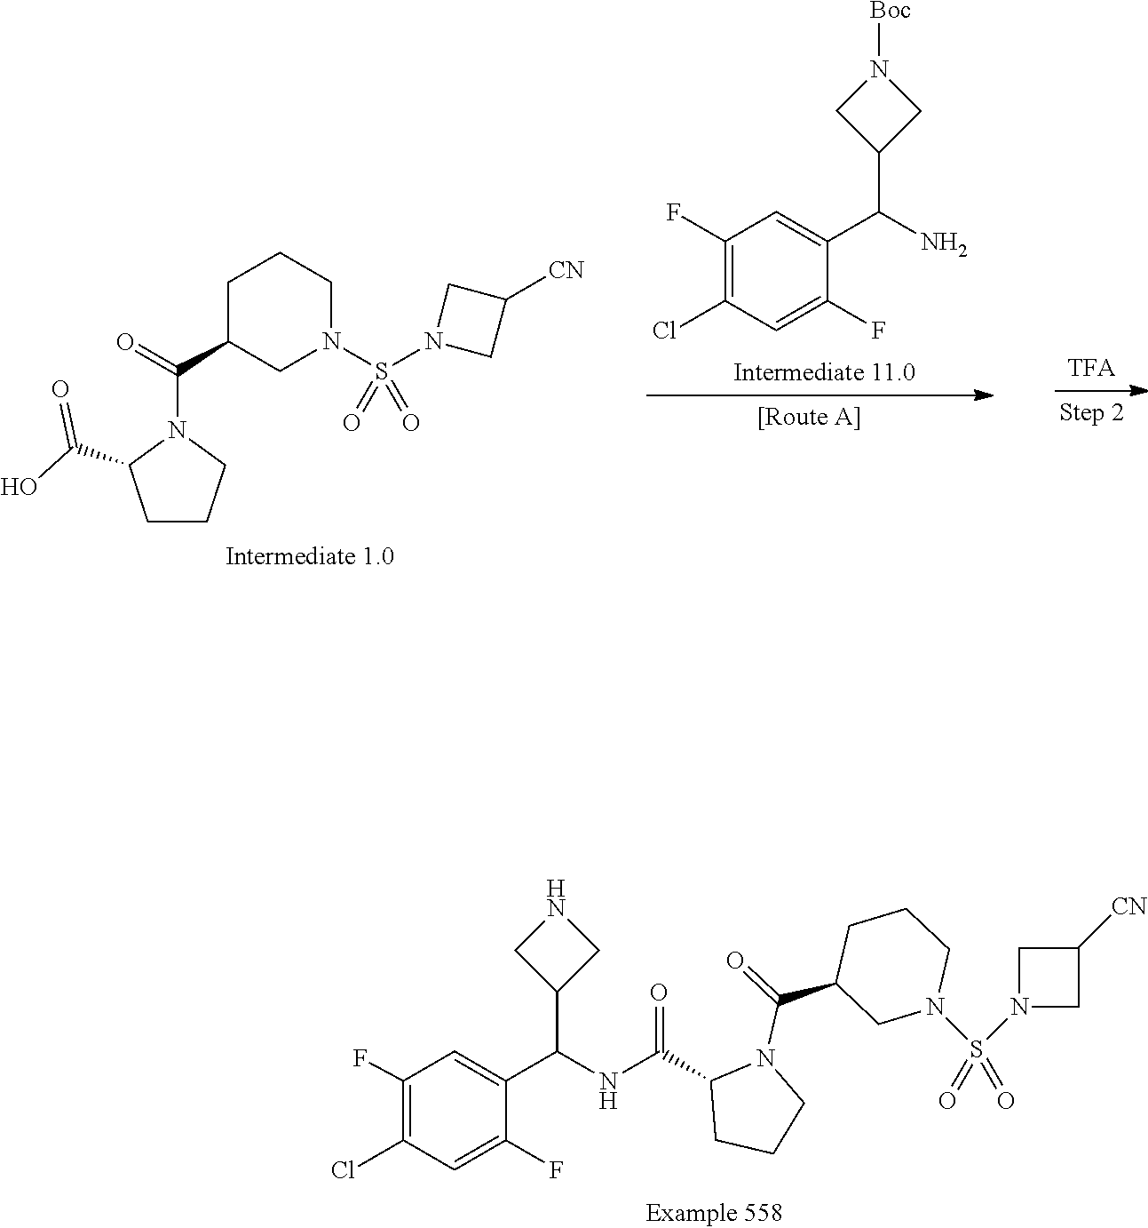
C1C(C(=O)N2C(C(NC(C3=CC(F)=C(Cl)C=C3F)C3CNC3)=O)CCC2)CN(S(N2CC([CN])C2)(=O)=O)CC1.C1C(C(=O)N2C(C(O)=O)CCC2)CN(S(N2CC([CN])C2)(=O)=O)CC1.C1(F)=C(Cl)C=C(F)C(C(N)C2CN([Boc])C2)=C1
